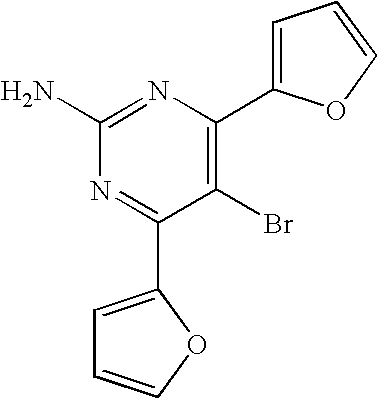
C1(Br)=C(C2=CC=CO2)N=C(N)N=C1C1=CC=CO1
